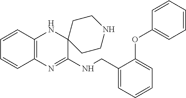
C12=C(N=C(NCC3=CC=CC=C3OC3=CC=CC=C3)C3(N1)CCNCC3)C=CC=C2
